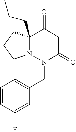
N12C(CCC)(CCC1)C(=O)CC(=O)N2CC1=CC=CC(F)=C1
